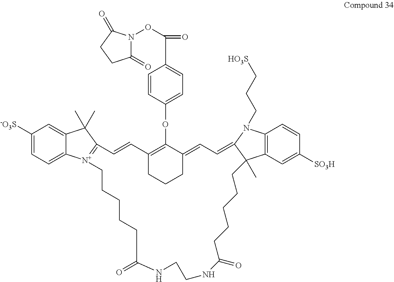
C1([-O3S])=CC=C2C(=C1)C(C)(C)C1=[N+]2CCCCCC(=O)NCCNC(=O)CCCCCC2(C)C3=C(N(CCC[HO3S])C2=CC=C2CCCC(=C2OC2=CC=C(C(ON4C(=O)CCC4=O)=O)C=C2)C=C1)C=CC([SO3H])=C3
